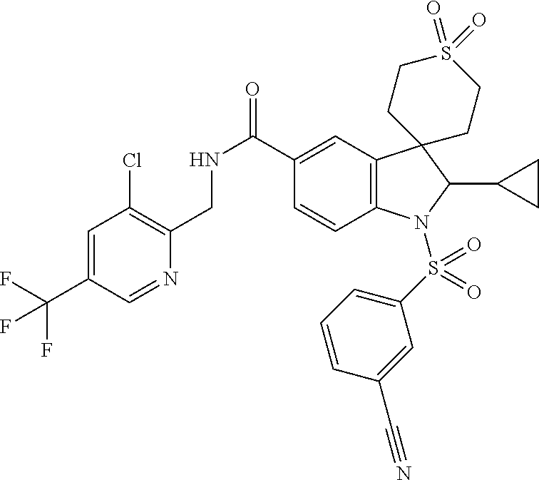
C1=C(C(F)(F)F)C=NC(CNC(=O)C2=CC3=C(C=C2)N(S(C2=CC=CC(C#N)=C2)(=O)=O)C(C2CC2)C32CCS(=O)(=O)CC2)=C1Cl
